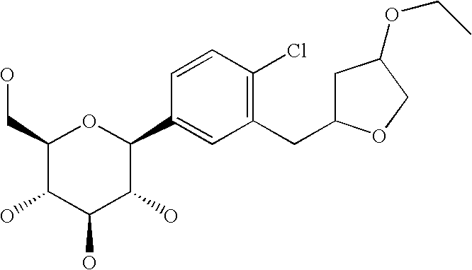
C1(CO)C(O)C(O)C(O)C(C2=CC(CC3CC(OCC)CO3)=C(Cl)C=C2)O1
